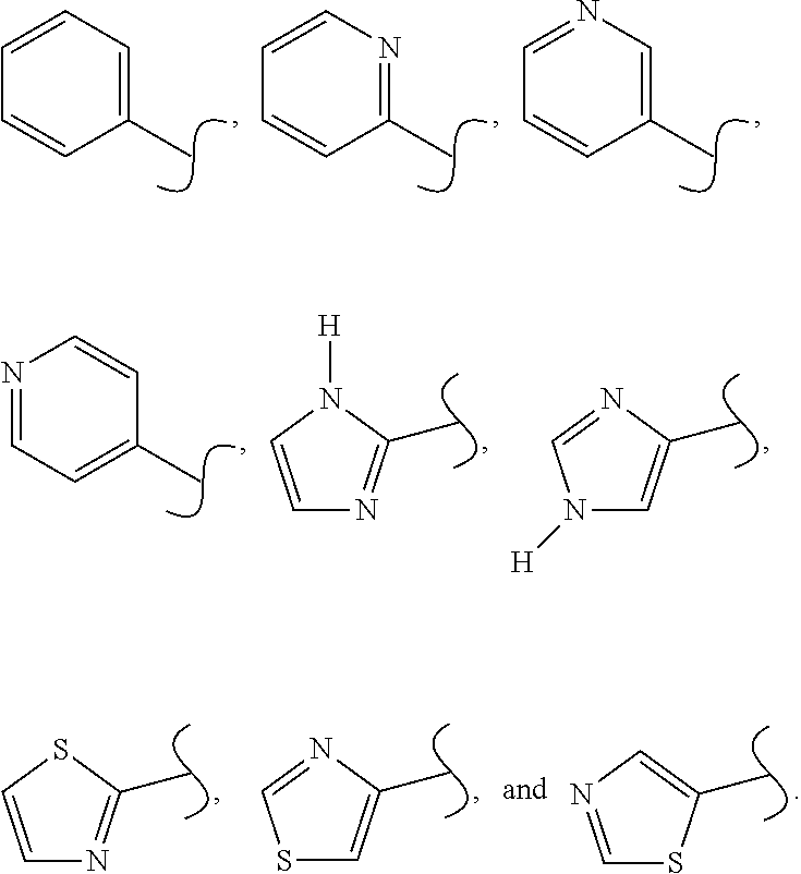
C1=CC=C(C)C=C1.C1=CN=C(C)C=C1.C1=NC=C(C)C=C1.N1=CC=C(C)C=C1.C1=CN([H])C(C)=N1.N1([H])C=C(C)N=C1.C1=CSC(C)=N1.S1C=C(C)N=C1.C1=NC=C(C)S1
